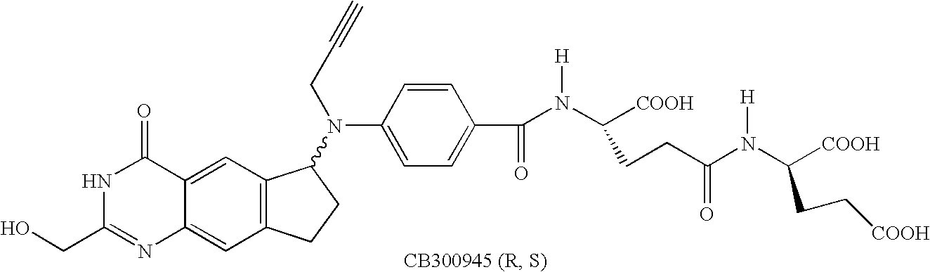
N1C(CO)=NC2=CC3=C(C=C2C1=O)C(N(C1=CC=C(C(N([H])C([COOH])CCC(N(C([COOH])CC[COOH])[H])=O)=O)C=C1)CC#C)CC3
